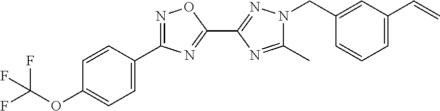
C1=C(C2=NOC(C3=NN(CC4=CC(C=C)=CC=C4)C(C)=N3)=N2)C=CC(OC(F)(F)F)=C1
